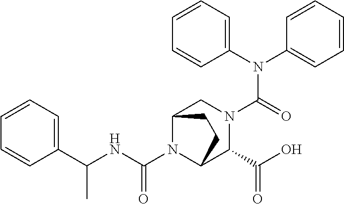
C1(N(C2=CC=CC=C2)C(=O)N2CC3N(C(NC(C4=CC=CC=C4)C)=O)C(C2C(O)=O)CC3)=CC=CC=C1
